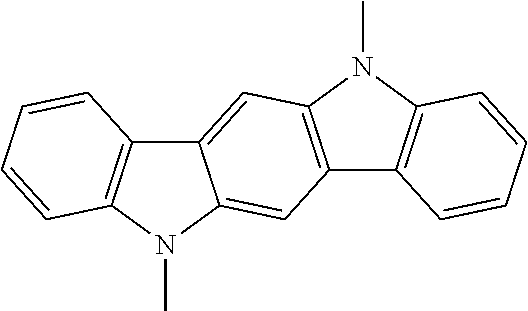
C12=C(N(C)C3=C1C=CC=C3)C=C1C(=C2)N(C)C2=C1C=CC=C2
